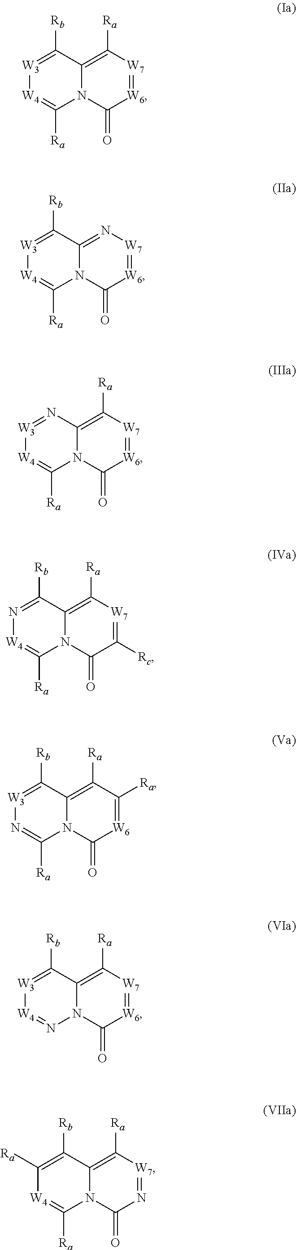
[W3]1=C([Rb])C2=C([Ra])[W7]=[W6]C(=O)N2C([Ra])=[W4]1.[W3]1=C([Rb])C2=N[W7]=[W6]C(=O)N2C([Ra])=[W4]1.[W3]1=NC2=C([Ra])[W7]=[W6]C(=O)N2C([Ra])=[W4]1.N1=C([Rb])C2=C([Ra])[W7]=C([Rc])C(=O)N2C([Ra])=[W4]1.[W3]1=C([Rb])C2=C([Ra])C([Ra])=[W6]C(=O)N2C([Ra])=N1.[W3]1=C([Rb])C2=C([Ra])[W7]=[W6]C(=O)N2N=[W4]1.C1([Ra])=C([Rb])C2=C([Ra])[W7]=NC(=O)N2C([Ra])=[W4]1
